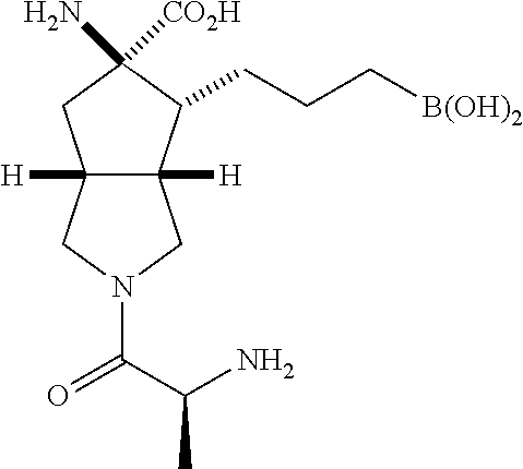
C12([H])C([H])(C(CCC[B(OH)2])C(N)([CO2H])C1)CN(C(C(C)N)=O)C2
